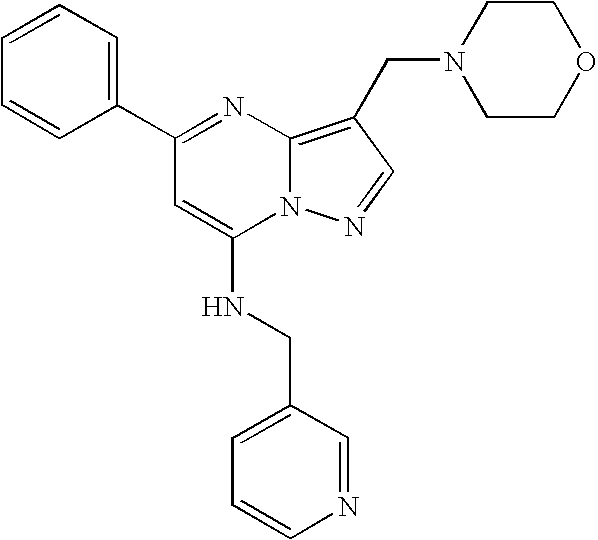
C1=CC=C(C2=NC3=C(CN4CCOCC4)C=NN3C(NCC3=CC=CN=C3)=C2)C=C1
